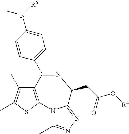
C12=C(SC(C)=C1C)N1C(C)=NN=C1C(CC(=O)O[R4])N=C2C1=CC=C(N([R6])C)C=C1
